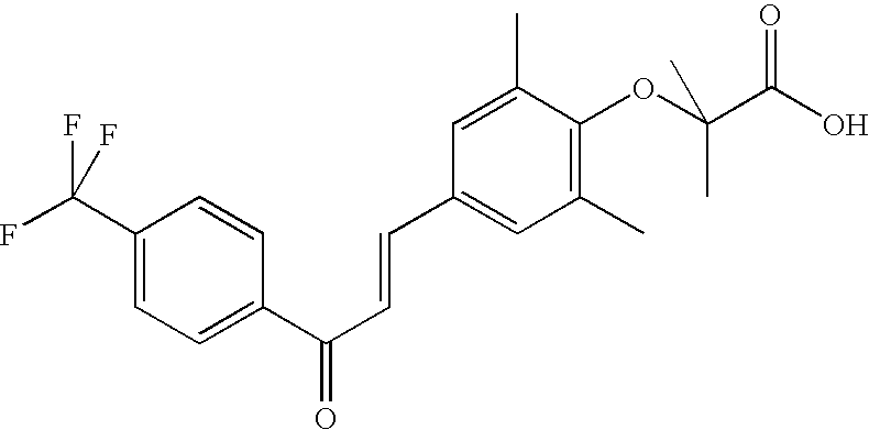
C1(C(F)(F)F)=CC=C(C(C=CC2=CC(C)=C(OC(C(O)=O)(C)C)C(C)=C2)=O)C=C1
